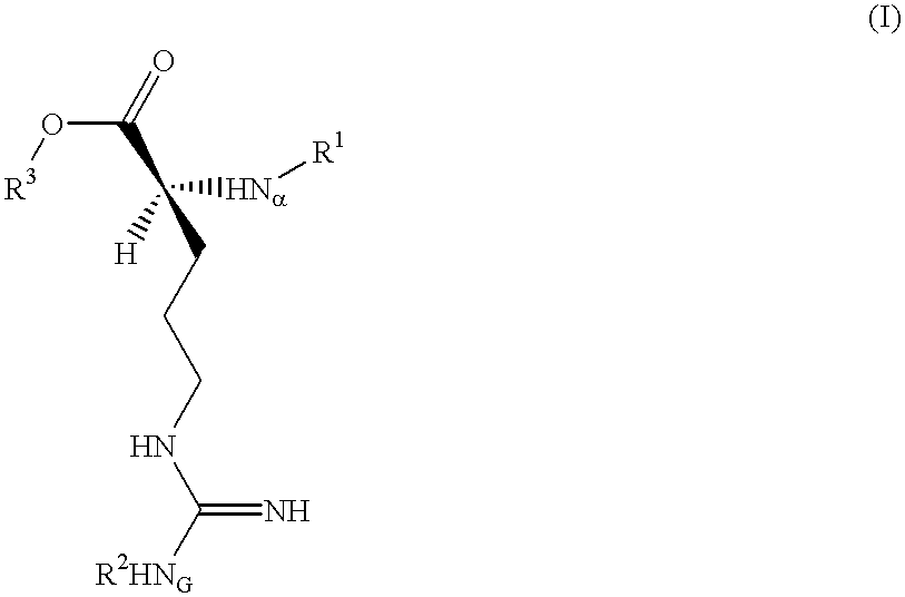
[R3]OC(C(CCCNC([R2HNG])=N)([Na][R1])[H])=O
